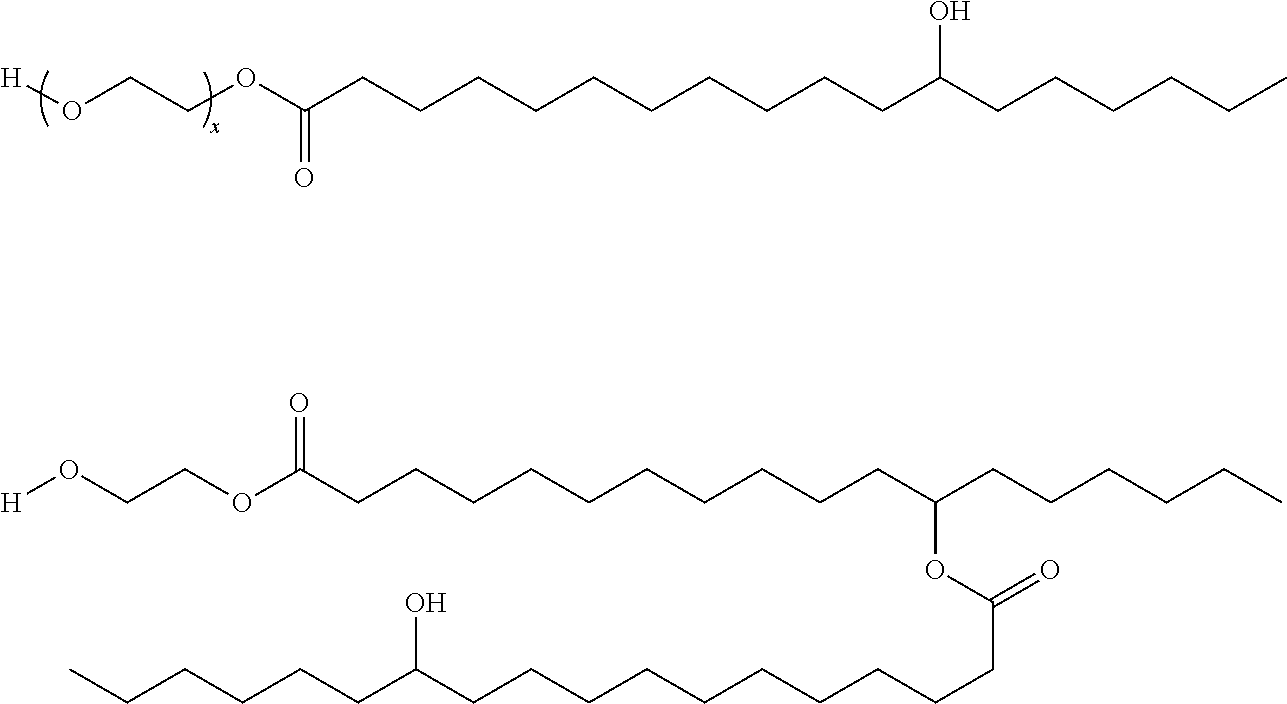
[H]OCCOC(CCCCCCCCCCC(CCCCCC)O)=O.[H]OCCOC(CCCCCCCCCCC(CCCCCC)OC(CCCCCCCCCCC(CCCCCC)O)=O)=O
